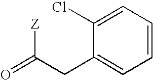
O=C(CC1=CC=CC=C1Cl)[Z]
